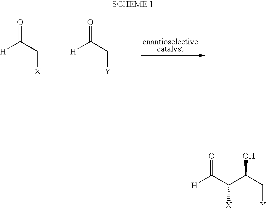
C([X])C(=O)[H].C([Y])C(=O)[H].C([X])(C(=O)[H])C(C[Y])O
